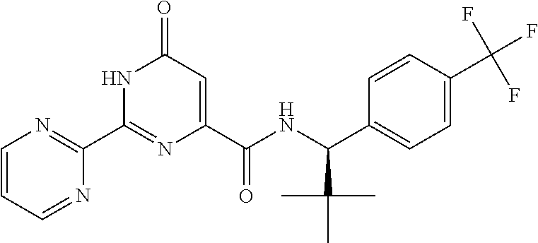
C1(=O)C=C(C(NC(C2=CC=C(C(F)(F)F)C=C2)C(C)(C)C)=O)N=C(C2=NC=CC=N2)N1
